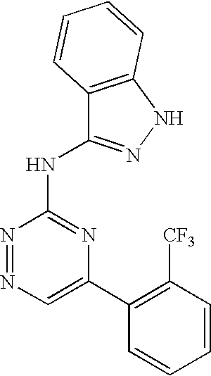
C1=C(C2=C([CF3])C=CC=C2)N=C(NC2=NNC3=C2C=CC=C3)N=N1
